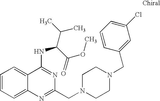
C1=CC=C2C(=C1)C(NC(C(C)C)C(=O)OC)=NC(CN1CCN(CC3=CC(Cl)=CC=C3)CC1)=N2
